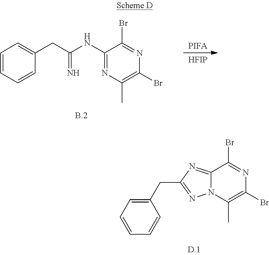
C1(C)=C(Br)N=C(Br)C2=NC(CC3=CC=CC=C3)=NN12.C1(C)=C(Br)N=C(Br)C(NC(CC2=CC=CC=C2)=N)=N1.[PIFA].[HFIP]
